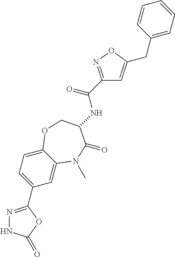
C1=C2C(=CC=C1C1=NNC(=O)O1)OCC(NC(C1=NOC(CC3=CC=CC=C3)=C1)=O)C(=O)N2C
